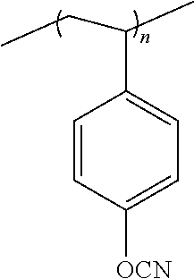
C1=CC([OCN])=CC=C1C(CC)C
